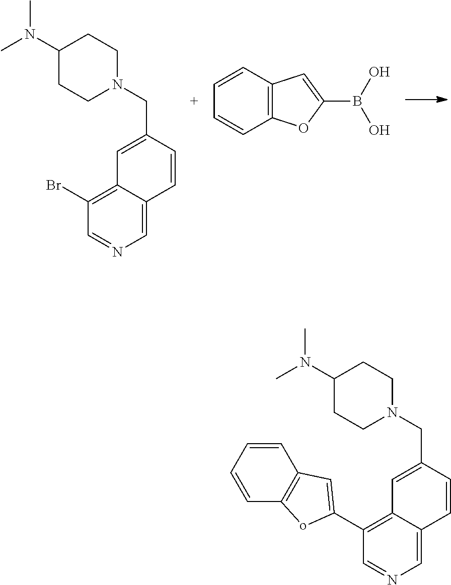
C1=C(CN2CCC(N(C)C)CC2)C=CC2=CN=CC(Br)=C12.C1=CC2=C(C=C1)OC(B(O)O)=C2.C1=C(CN2CCC(N(C)C)CC2)C=CC2=CN=CC(C3=CC4=C(o3)C=CC=C4)=C12
